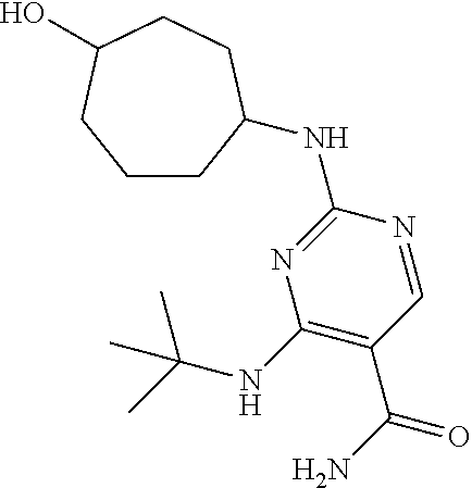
N1=C(NC2CCCC(O)CC2)N=CC(C(=O)N)=C1NC(C)(C)C
